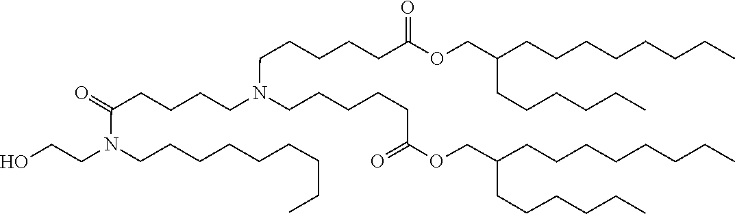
C(CCN(CCCCC(=O)N(CCCCCCCCC)CCO)CCCCCC(=O)OCC(CCCCCC)CCCCCCCC)CCC(=O)OCC(CCCCCC)CCCCCCCC
